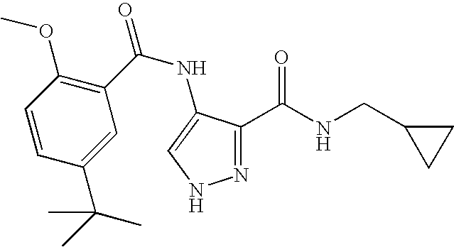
N1=C(C(NCC2CC2)=O)C(NC(=O)C2=C(OC)C=CC(C(C)(C)C)=C2)=CN1
